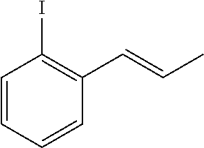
C1=CC=CC(C=CC)=C1I
